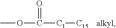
COC(=O)[C1][C15]
